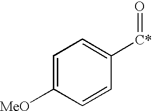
C1=C([MeO])C=CC([C*]=O)=C1
